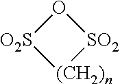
[SO2]1O[O2S][(CH2)n]1
